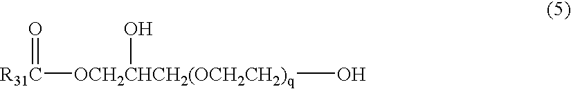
O=[R31C][OCH2CHCH2(OCH2CH2)q](O)O
